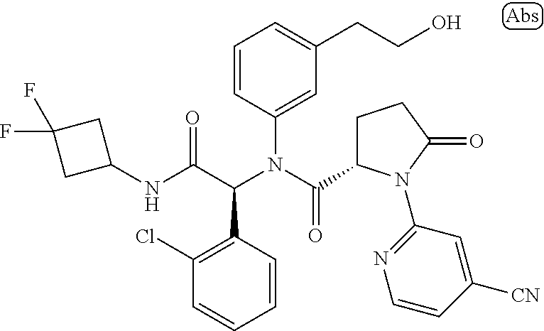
C1=CC(C(C(NC2CC(F)(F)C2)=O)N(C(=O)C2CCC(=O)N2C2=NC=CC([CN])=C2)C2=CC(CCO)=CC=C2)=C(Cl)C=C1
